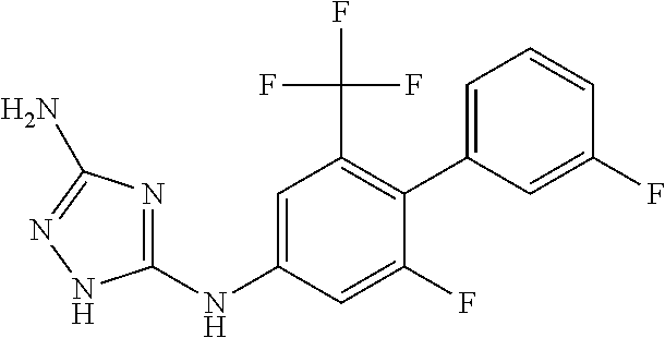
C1(NC2=CC(C(F)(F)F)=C(C3=CC=CC(F)=C3)C(F)=C2)=NC(N)=NN1
